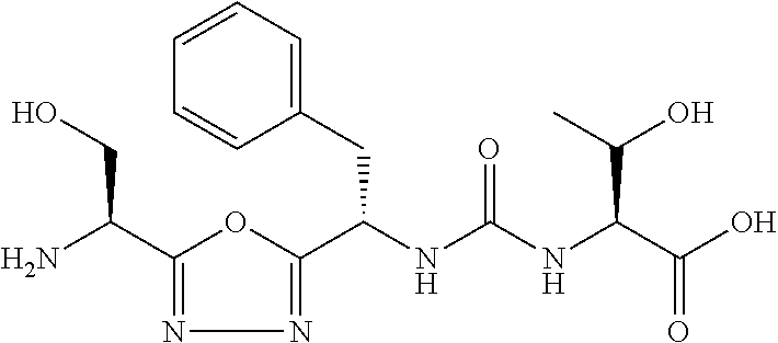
C1(C(N)CO)=NN=C(C(NC(NC(C(O)=O)C(O)C)=O)CC2=CC=CC=C2)O1
